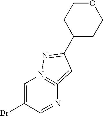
C1=C(Br)C=NC2=N1N=C(C1CCOCC1)C=2
